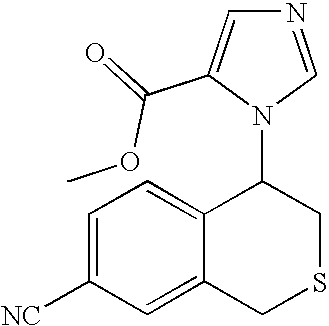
C1=C([NC])C=C2C(=C1)C(N1C=NC=C1C(=O)OC)CSC2
